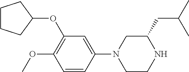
C1CCC(OC2=C(OC)C=CC(N3CCNC(CC(C)C)C3)=C2)C1
